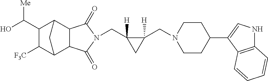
C(C1([H])C(CN2CCC(C3=CNC4=C3C=CC=C4)CC2)([H])C1)N1C(=O)C2C3C([F3C])C(C(O)[Me])C(C2C1=O)C3
